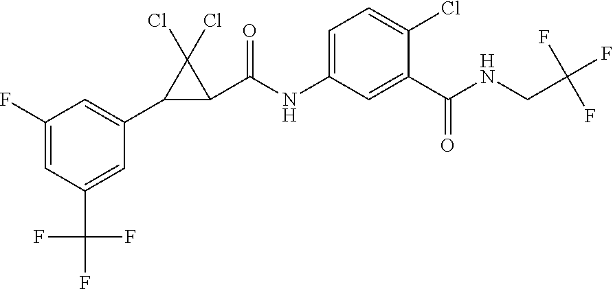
C1=C(F)C=C(C2C(C(NC3=CC=C(Cl)C(C(NCC(F)(F)F)=O)=C3)=O)C2(Cl)Cl)C=C1C(F)(F)F
